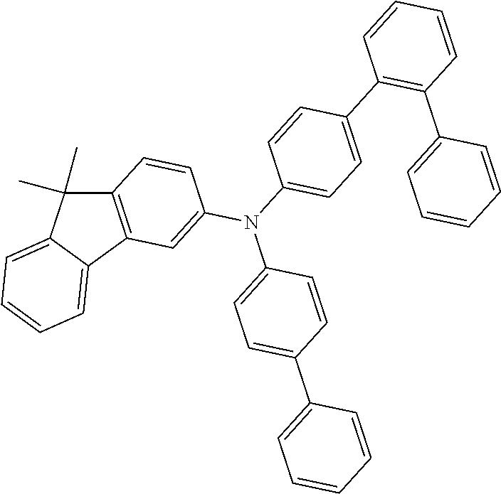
C12=C(C3=CC=CC=C3C1(C)C)C=C(N(C1=CC=C(C3=CC=CC=C3)C=C1)C1=CC=C(C3=C(C4=CC=CC=C4)C=CC=C3)C=C1)C=C2
